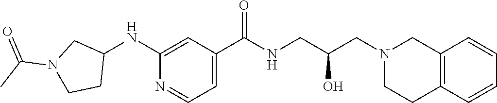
C1(NC2CN(C(C)=O)CC2)=CC(C(NCC(CN2CCC3=C(C2)C=CC=C3)O)=O)=CC=N1
